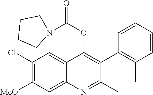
C1(Cl)=C([MeO])C=C2C(=C1)C(OC(=O)N1CCCC1)=C(C1=C(C)C=CC=C1)C(C)=N2
